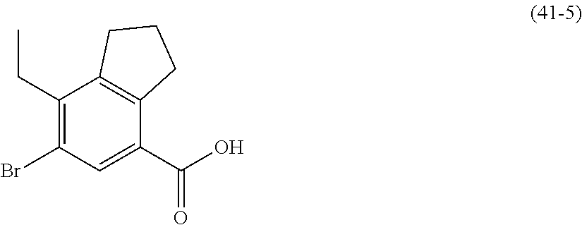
C1(CC)=C(Br)C=C(C(O)=O)C2=C1CCC2
